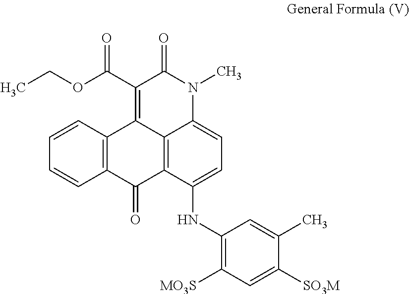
C1=CC2=C(C=C1)C(=O)C1=C3C2=C(C(OCC)=O)C(=O)N(C)C3=CC=C1NC1=C([MO3S])C=C([SO3M])C(C)=C1
